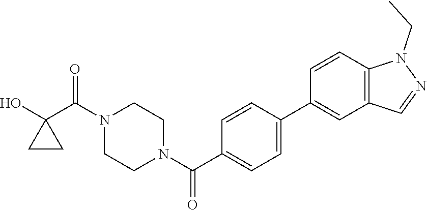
OC1(C(N2CCN(C(=O)C3=CC=C(C4=CC5=C(C=C4)N(CC)N=C5)C=C3)CC2)=O)CC1
